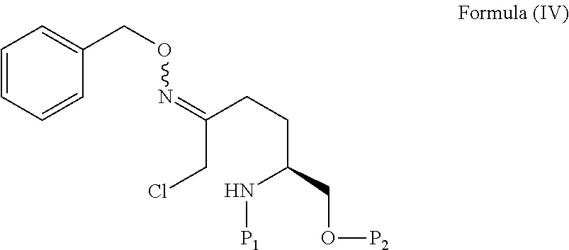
C(CCl)(CCC(N[P1])CO[P2])=NOCC1=CC=CC=C1
